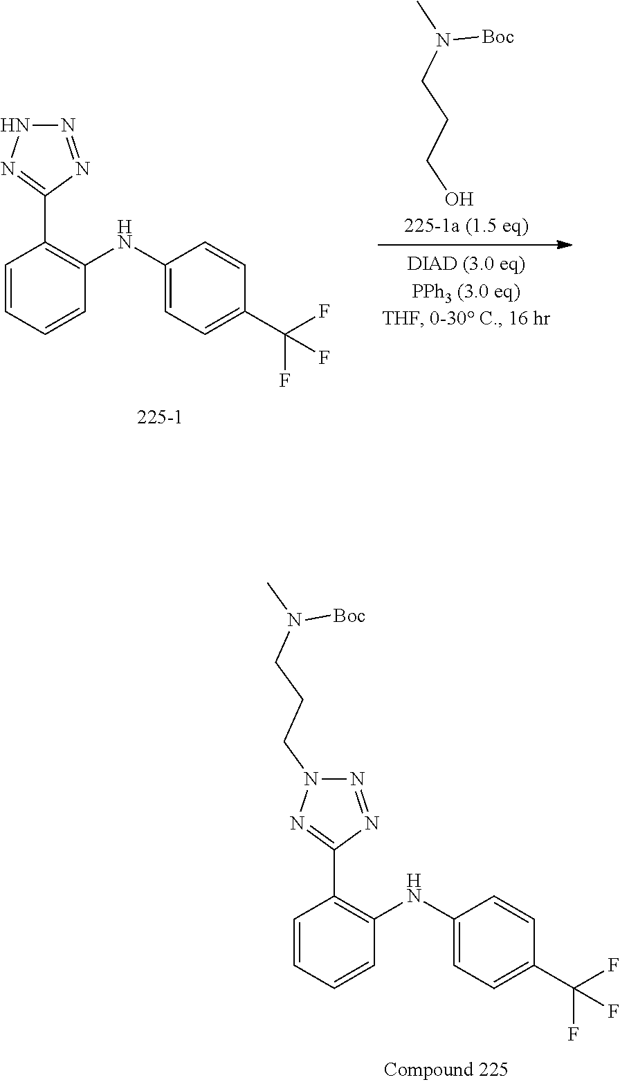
C1=CC=CC(NC2=CC=C(C(F)(F)F)C=C2)=C1C1=NN(CCCN(C)[Boc])N=N1.C1=CC=CC(NC2=CC=C(C(F)(F)F)C=C2)=C1C1=NNN=N1.OCCCN(C)[Boc]
